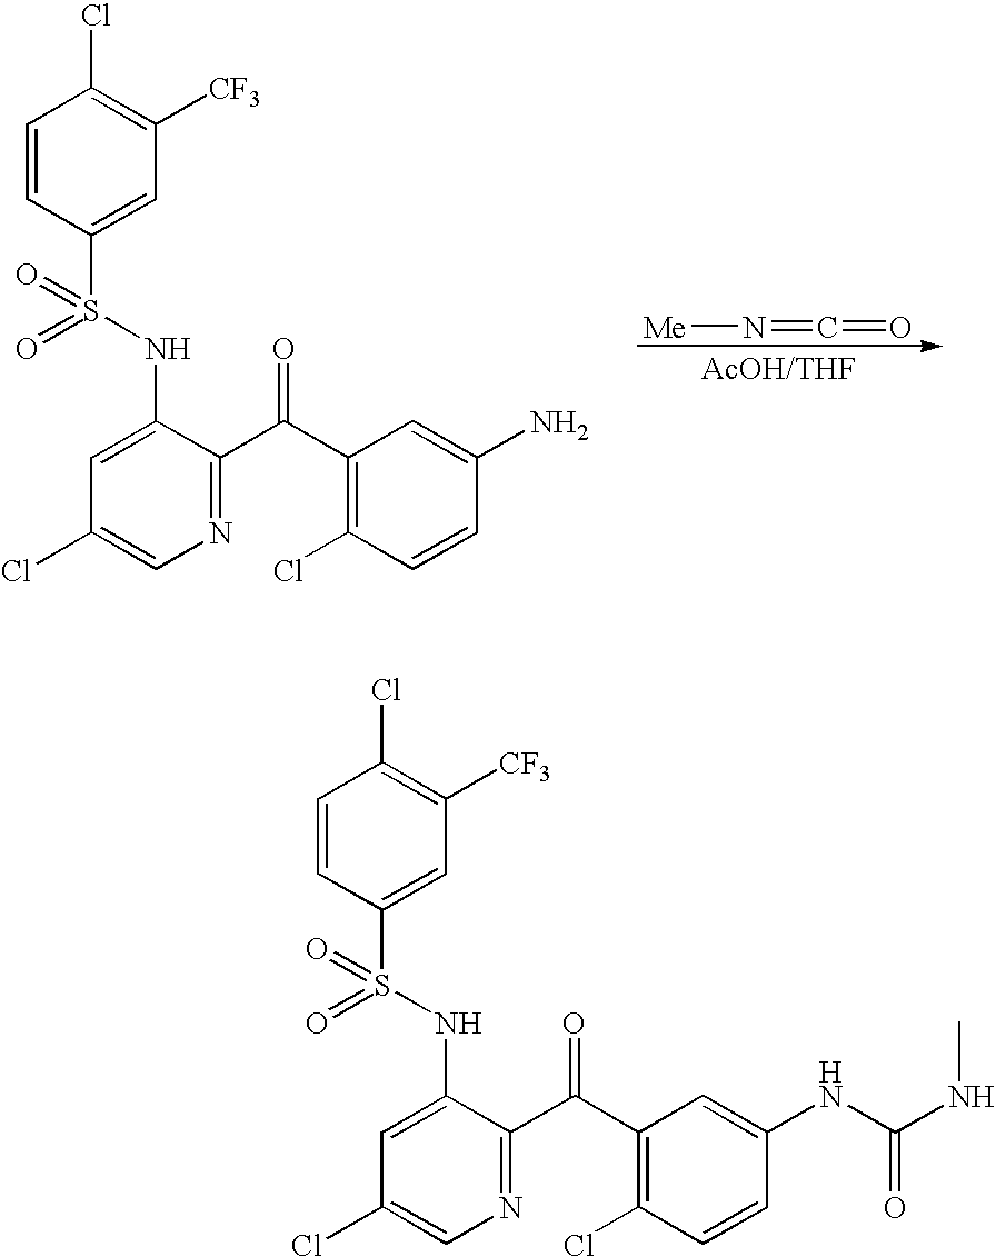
C1(Cl)=CN=C(C(C2=C(Cl)C=CC(N)=C2)=O)C(NS(=O)(=O)C2=CC([CF3])=C(Cl)C=C2)=C1.[Me]N=C=O.C1(Cl)=CN=C(C(C2=C(Cl)C=CC(NC(=O)NC)=C2)=O)C(NS(=O)(=O)C2=CC([CF3])=C(Cl)C=C2)=C1
